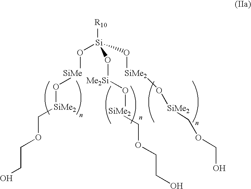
[R10][Si](O[SiMe]O[SiMe2]COCCO)(O[Me2Si]O[SiMe2]COCCO)O[SiMe2]O[SiMe2]COCO
